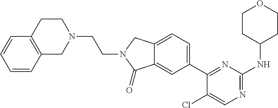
C1(Cl)=CN=C(NC2CCOCC2)N=C1C1=CC=C2C(=C1)C(=O)N(CCN1CCC3=C(C1)C=CC=C3)C2
